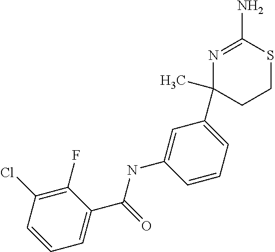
N1=C(N)SCCC1(C)C1=CC=CC(NC(=O)C2=CC=CC(Cl)=C2F)=C1
